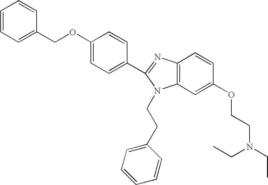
C1=CC=C(COC2=CC=C(C3=NC4=C(N3CCC3=CC=CC=C3)C=C(OCCN(CC)CC)C=C4)C=C2)C=C1
